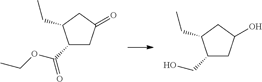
C1(C(OCC)=O)CC(=O)CC1CC.C1(CO)CC(O)CC1CC
